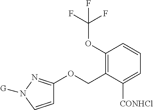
C1=CN([G])N=C1OCC1=C(OC(F)(F)F)C=CC=C1[CONHCl]
